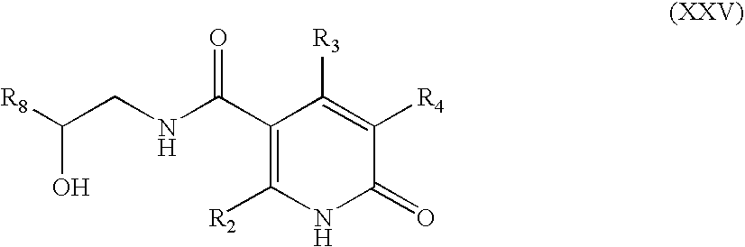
C1(C(NCC([R8])O)=O)=C([R2])NC(=O)C([R4])=C1[R3]
